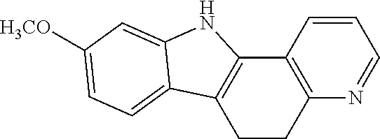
C12=C(CCC3=C1NC1=CC([H3CO])=CC=C31)N=CC=C2
